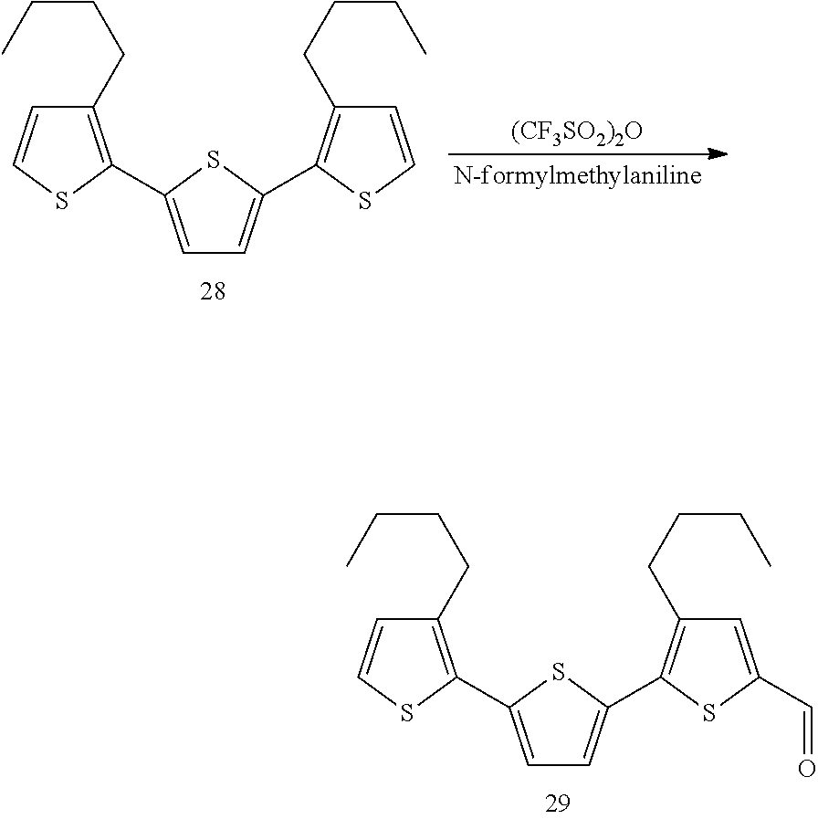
C1(CCCC)=C(C2=CC=C(C3=C(CCCC)C=C(C=O)S3)S2)SC=C1.C1(CCCC)=C(C2=CC=C(C3=C(CCCC)C=CS3)S2)SC=C1.[(CF3SO2)2O]
